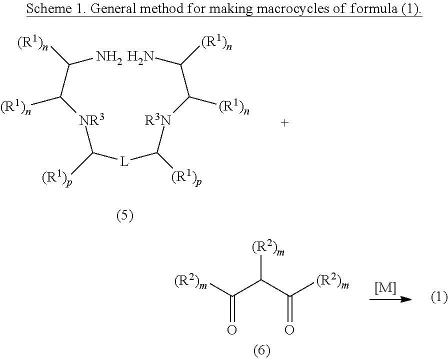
C(C([NR3]C([(R1)p])[L]C([R3N]C(C([(R1)n])N)[(R1)n])[(R1)p])[(R1)n])([(R1)n])N.[[M]].[(R2)m]C(C(C([(R2)m])=O)[(R2)m])=O
